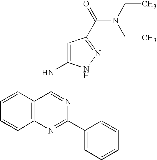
C12=C(N=C(C3=CC=CC=C3)N=C1NC1=CC(C(=O)N(CC)CC)=NN1)C=CC=C2
